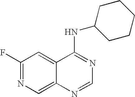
C1(F)=NC=C2C(=C1)C(NC1CCCCC1)=NC=N2
